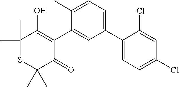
C1(C)(C)SC(C)(C)C(=O)C(C2=CC(C3=CC=C(Cl)C=C3Cl)=CC=C2C)=C1O
